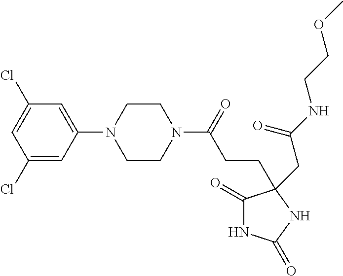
C1(=O)NC(=O)NC1(CC(=O)NCCOC)CCC(=O)N1CCN(C2=CC(Cl)=CC(Cl)=C2)CC1
